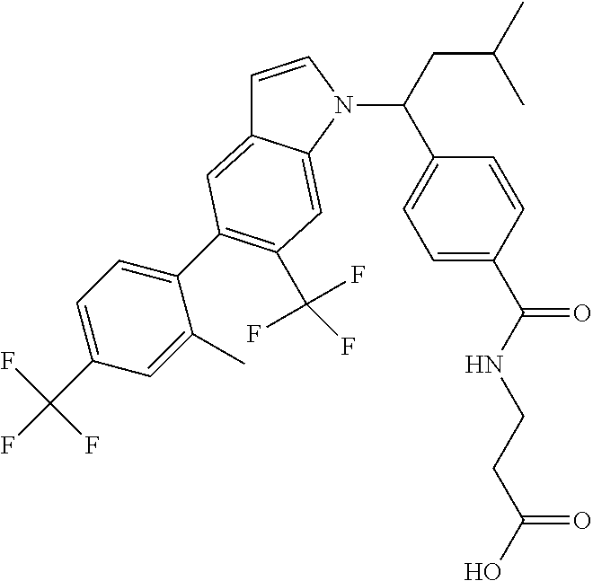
C1=CN(C(C2=CC=C(C(NCCC(O)=O)=O)C=C2)CC(C)C)C2=CC(C(F)(F)F)=C(C3=CC=C(C(F)(F)F)C=C3C)C=C12
